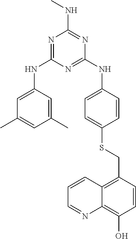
N1=C(NC2=CC(C)=CC(C)=C2)N=C(NC2=CC=C(SCC3=C4C(=C(O)C=C3)N=CC=C4)C=C2)N=C1NC
